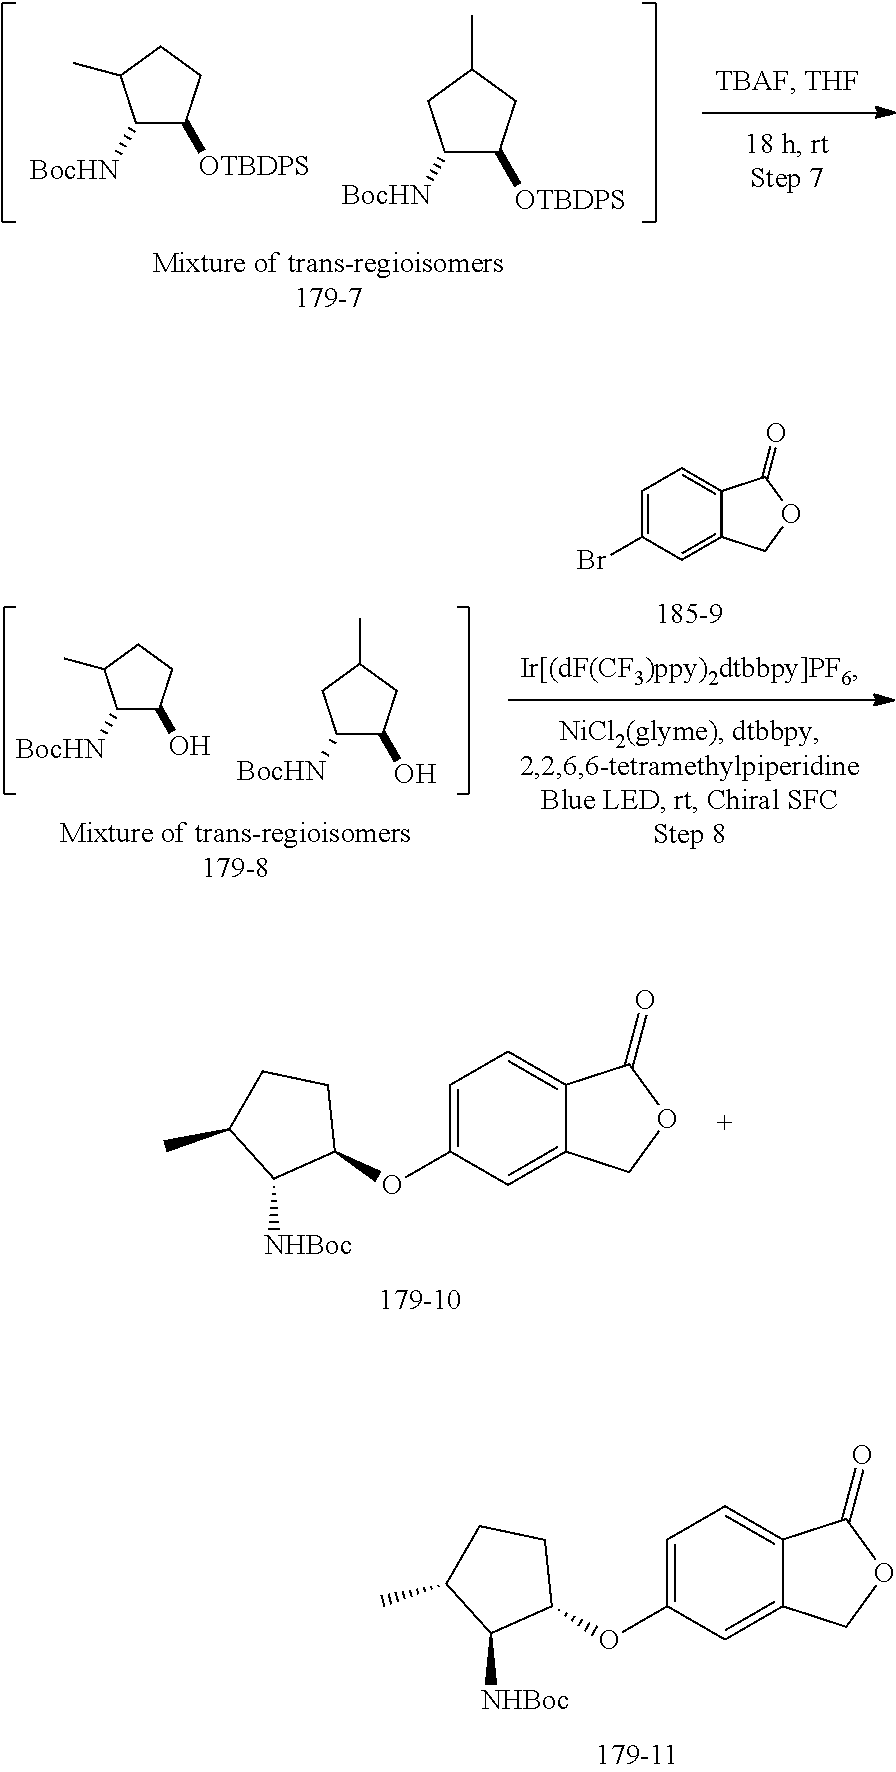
C1([OTBDPS])CC(C)CC1[BocHN].C1([OTBDPS])CCC(C)C1[BocHN].[Mixture of trans-regioisomers179-7].C1(O)CC(C)CC1[BocHN].C1(O)CCC(C)C1[BocHN].C1=C(Br)C=C2C(=C1)C(=O)OC2.[Mixture of trans-regioisomers179-8].C1=C(OC2CCC(C)C2[NHBoc])C=C2C(=C1)C(=O)OC2.C1=C(OC2CCC(C)C2[NHBoc])C=C2C(=C1)C(=O)OC2
